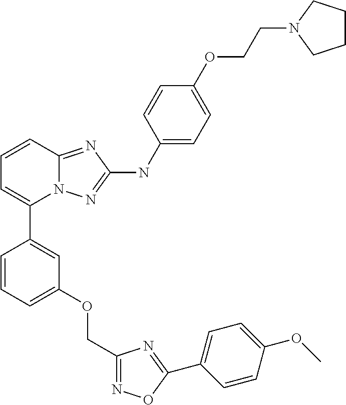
C1=CC2=NC(NC3=CC=C(OCCN4CCCC4)C=C3)=NN2C(C2=CC(OCC3=NOC(C4=CC=C(OC)C=C4)=N3)=CC=C2)=C1
